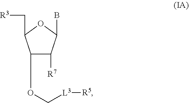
C1(OC[L3][R5])C([R7])C(B)OC1C[R3]
